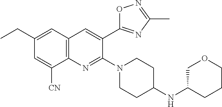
C1(CC)=CC2=C(N=C(N3CCC(NC4COCCC4)CC3)C(C3=NC(C)=NO3)=C2)C([CN])=C1
